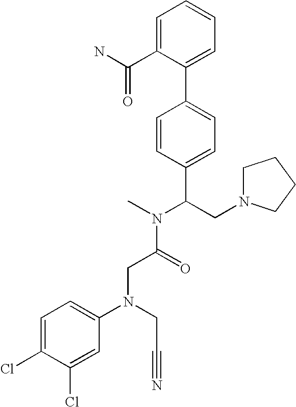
C(C(N(C)C(CN1CCCC1)C1=CC=C(C2=CC=CC=C2C(N)=O)C=C1)=O)N(C1=CC=C(Cl)C(Cl)=C1)CC#N
